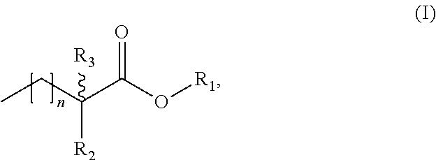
CCC([R2])([R3])C(O[R1])=O
